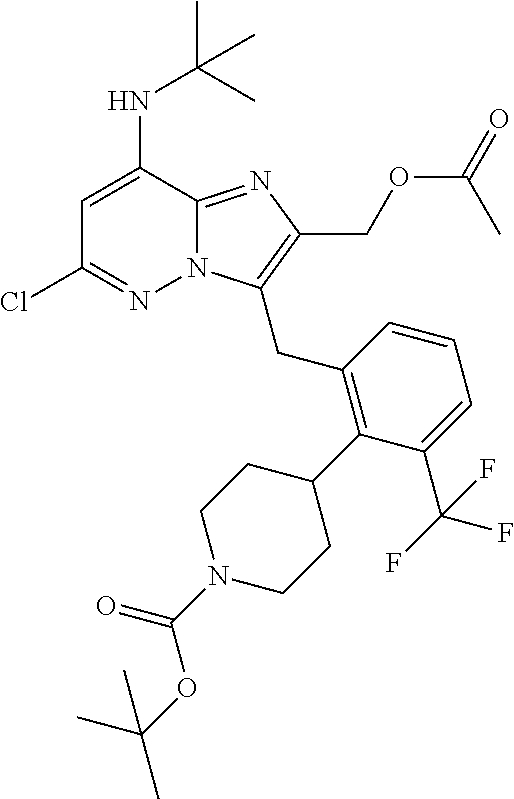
C1=C(NC(C)(C)C)C2=NC(COC(=O)C)=C(CC3=C(C4CCN(C(=O)OC(C)(C)C)CC4)C(C(F)(F)F)=CC=C3)N2N=C1Cl
